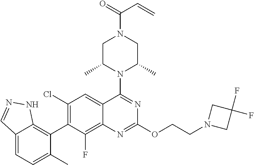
C12=CC=C(C)C(C3=C(Cl)C=C4C(=C3F)N=C(OCCN3CC(F)(F)C3)N=C4N3C(C)CN(C(=O)C=C)CC3C)=C1NN=C2
